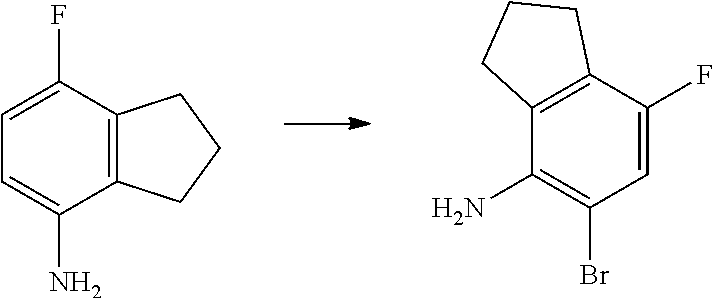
C1=C(F)C2=C(C(N)=C1)CCC2.C1(F)=CC(Br)=C(N)C2=C1CCC2
